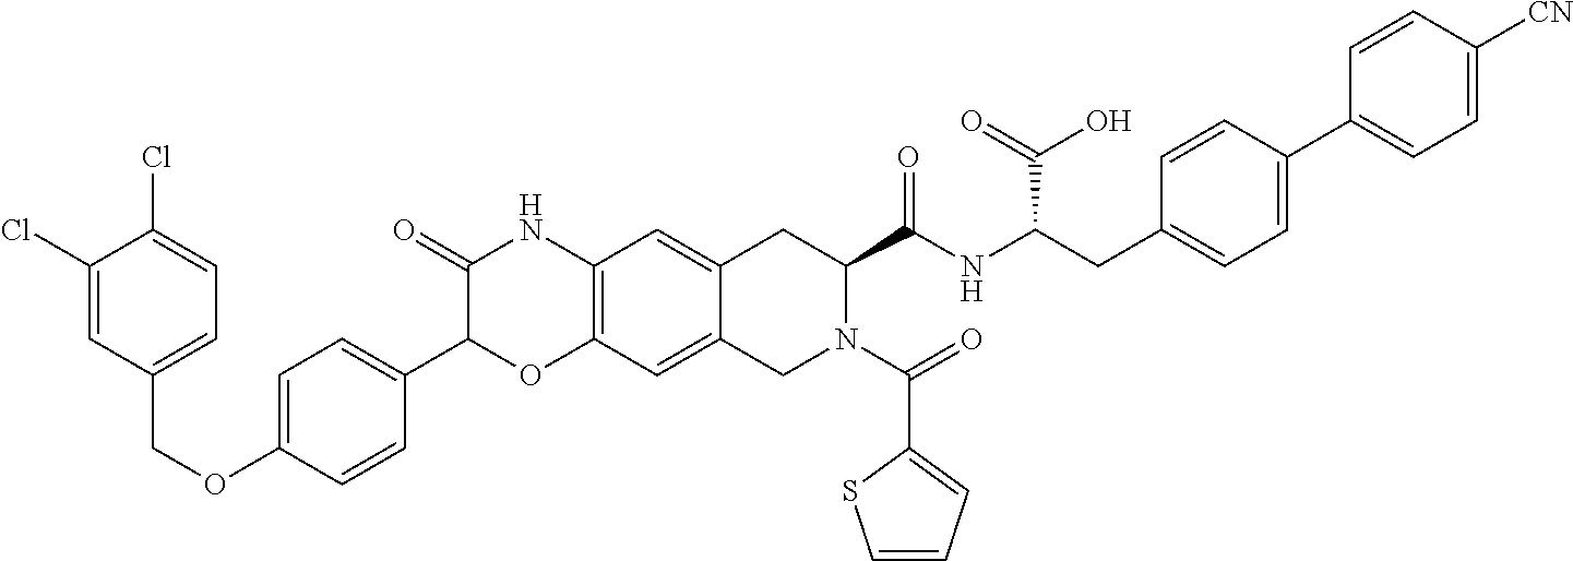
C1(Cl)=CC(COC2=CC=C(C3OC4=C(NC3=O)C=C3C(=C4)CN(C(=O)C4=CC=CS4)C(C(NC(CC4=CC=C(C5=CC=C([CN])C=C5)C=C4)C(=O)O)=O)C3)C=C2)=CC=C1Cl
